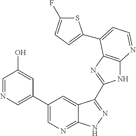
C1(C2=CN=CC(O)=C2)=CN=C2C(=C1)C(C1=NC3=C(N1)N=CC=C3C1=CC=C(F)S1)=NN2
